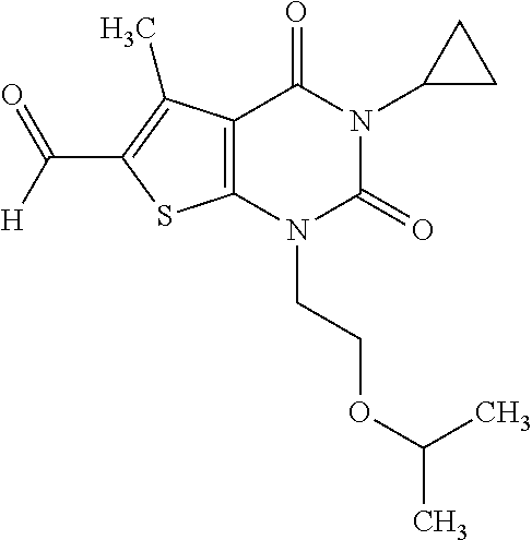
C12=C(N(CCOC(C)C)C(=O)N(C3CC3)C1=O)SC(C(=O)[H])=C2C
